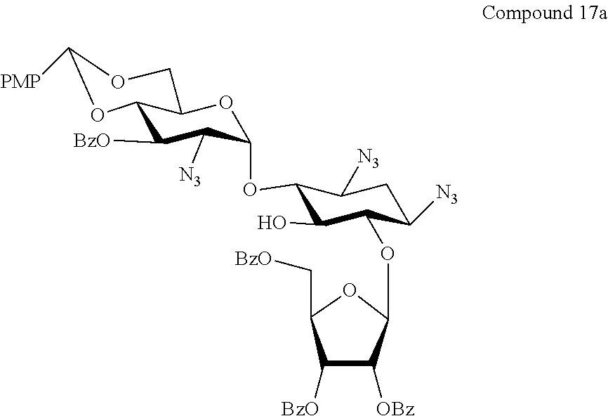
C12C([BzO])C([N3])C(OC3C(O)C(OC4OC(C[BzO])C([BzO])C4[OBz])C([N3])CC3[N3])OC1COC([PMP])O2
